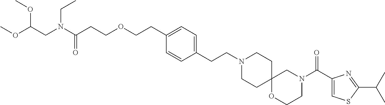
C(CN(C(CCOCCC1=CC=C(CCN2CCC3(CC2)OCCN(C(C2=CSC(C(C)C)=N2)=O)C3)C=C1)=O)CC)(OC)OC
